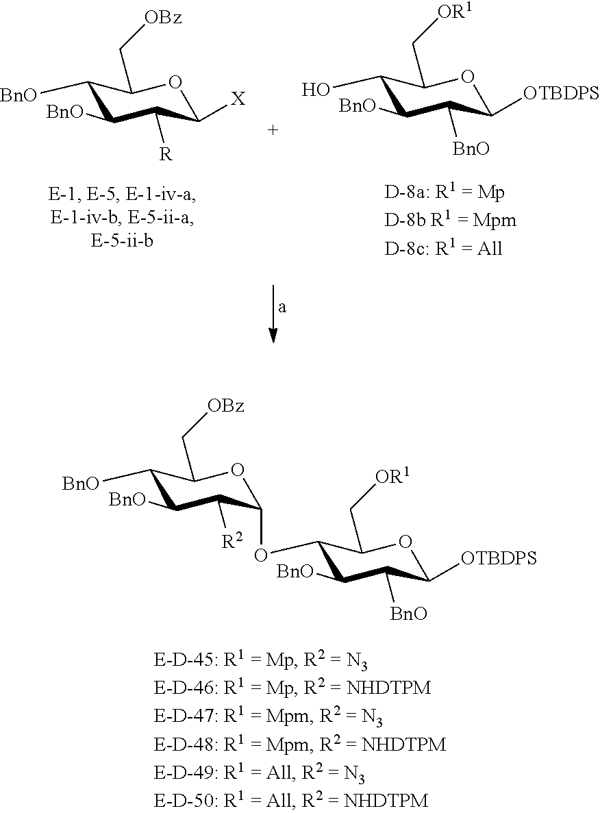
C1([BnO])C([BnO])C([R])C([X])OC1C[OBz].C1(O)C([BnO])C([BnO])C([OTBDPS])OC1C[OR1].C1([BnO])C([BnO])C([R2])C(OC2C([BnO])C([BnO])C([OTBDPS])OC2C[OR1])OC1C[OBz]
